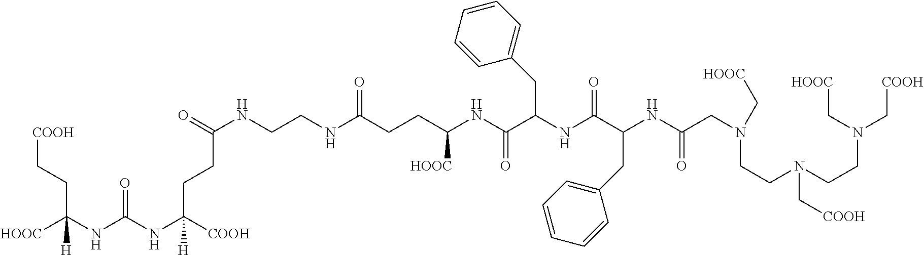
[COOH]CCC(NC(NC([COOH])(CCC(NCCNC(CCC(NC(C(NC(C(NC(CN(C[HOOC])CCN(CCN(C[COOH])C[HOOC])C[COOH])=O)CC1=CC=CC=C1)=O)CC1=CC=CC=C1)=O)[HOOC])=O)=O)[H])=O)([HOOC])[H]
